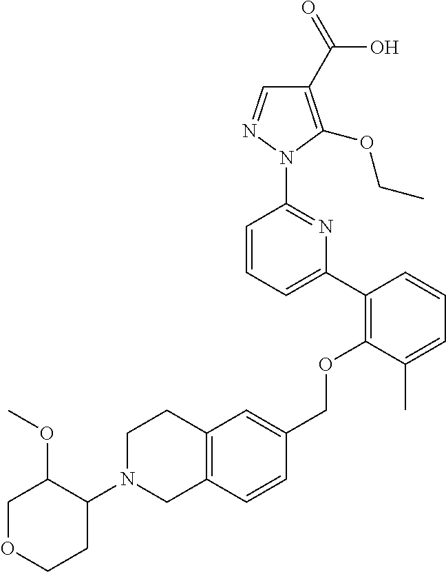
C1(C2=C(OCC3=CC4=C(C=C3)CN(C3C(OC)COCC3)CC4)C(C)=CC=C2)=CC=CC(N2N=CC(C(=O)O)=C2OCC)=N1
